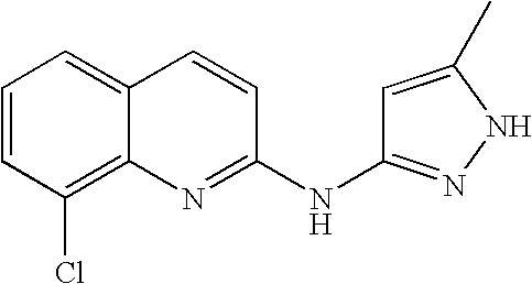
C1=CC(Cl)=C2C(=C1)C=CC(NC1=NNC(C)=C1)=N2
